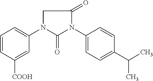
C1=CC([COOH])=CC(N2C(=O)N(C3=CC=C(C(C)C)C=C3)C(=O)C2)=C1
